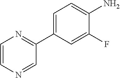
NC1=CC=C(C2=NC=CN=C2)C=C1F
